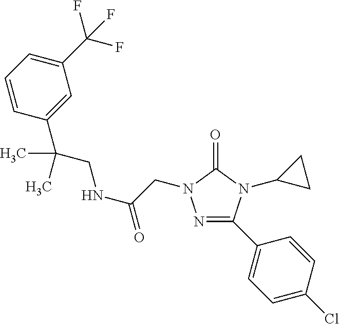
C(=O)(CN1N=C(C2=CC=C(Cl)C=C2)N(C2CC2)C1=O)NCC(C1=CC(C(F)(F)F)=CC=C1)(C)C
